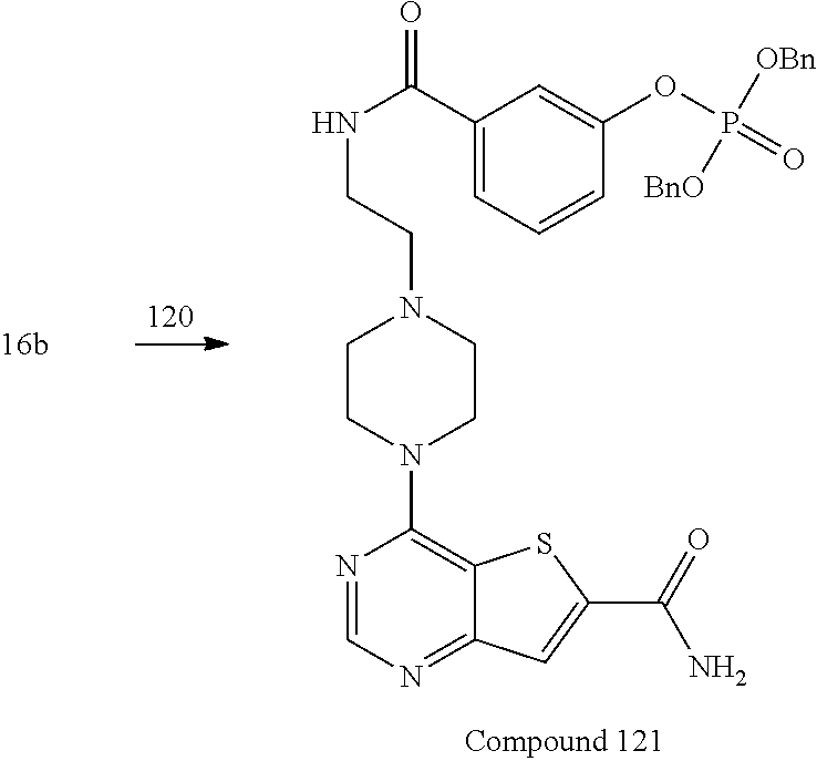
C(N1CCN(C2=C3C(=NC=N2)C=C(C(=O)N)S3)CC1)CNC(=O)C1=CC=CC(OP(=O)([OBn])[BnO])=C1
